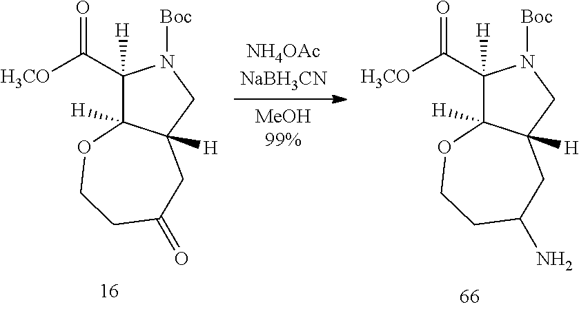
C1(C([H3CO])=O)([H])C2([H])C([H])(CN1[Boc])CC(=O)CCO2.C1(C([H3CO])=O)([H])C2([H])C([H])(CN1[Boc])CC(N)CCO2
